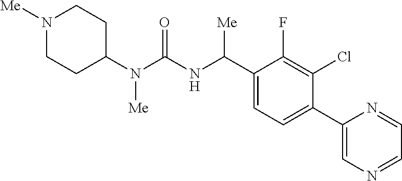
C1(N(C(NC(C2=CC=C(C3=CN=CC=N3)C(Cl)=C2F)[Me])=O)[Me])CCN([Me])CC1
